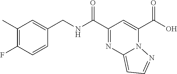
OC(C1=CC(C(NCC2=CC(C)=C(F)C=C2)=O)=NC2=CC=NN12)=O
